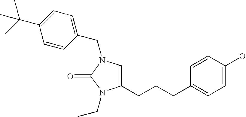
C1(CCCC2=CC=C(O)C=C2)=CN(CC2=CC=C(C(C)(C)C)C=C2)C(=O)N1CC
